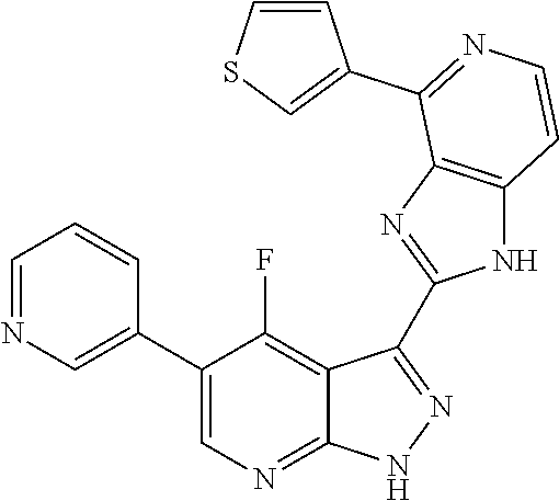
C1=NC=C(C2=CN=C3C(=C2F)C(C2=NC4=C(N2)C=CN=C4C2=CSC=C2)=N[N H]3)C=C1
